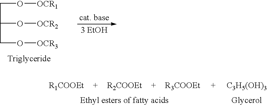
C(C(O[OCR2])CO[OCR3])O[OCR1].[R1COOEt].[R2COOEt].[R3COOEt].[Ethyl esters of fatty acids].[C3H5(OH)3].[Glycerol]
